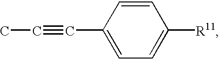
CC#CC1=CC=C([R11])C=C1
